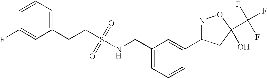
O=S(NCC1=CC=CC(C2=NOC(C(F)(F)F)(O)C2)=C1)(=O)CCC1=CC=CC(F)=C1
